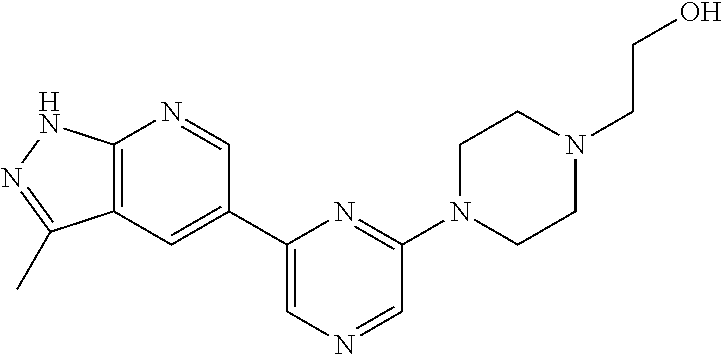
C1=C(C2=CC3=C(N=C2)NN=C3C)N=C(N2CCN(CCO)CC2)C=N1
